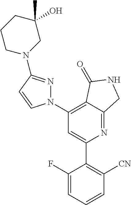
C1(C2=C([CN])C=CC=C2F)=CC(N2N=C(N3CC(O)(C)CCC3)C=C2)=C2C(=N1)CNC2=O
